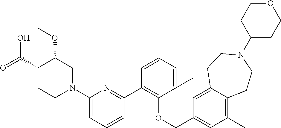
C1(C(=O)O)CCN(C2=CC=CC(C3=C(OCC4=CC(C)=C5C(=C4)CCN(C4CCOCC4)CC5)C(C)=CC=C3)=N2)CC1OC
